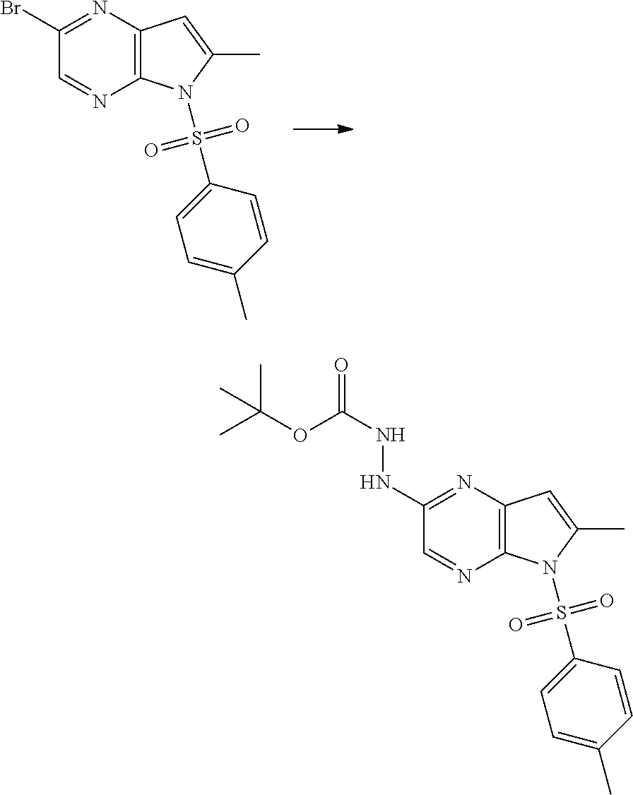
C1(Br)=NC2=C(N=C1)N(S(C1=CC=C(C)C=C1)(=O)=O)C(C)=C2.C1(NNC(OC(C)(C)C)=O)=NC2=C(N=C1)N(S(C1=CC=C(C)C=C1)(=O)=O)C(C)=C2
